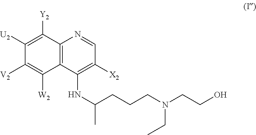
C12=C(C(NC(CCCN(CCO)CC)C)=C([X2])C=N1)C([W2])=C([V2])C([U2])=C2[Y2]
